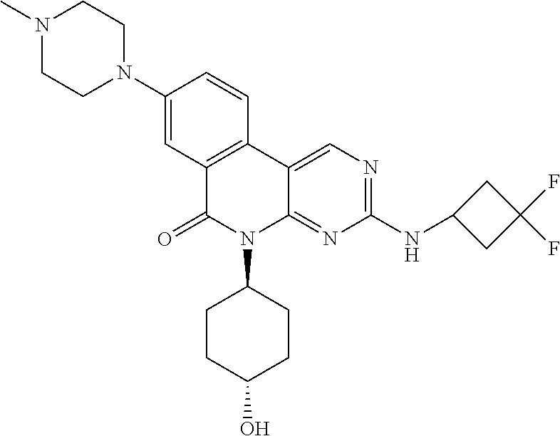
C12=C(C3=CN=C(NC4CC(F)(F)C4)N=C3N(C3CCC(O)CC3)C1=O)C=CC(N1CCN(C)CC1)=C2
